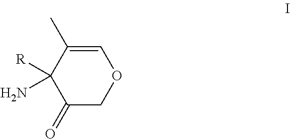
C1=C(C)C([R])(N)C(=O)CO1
